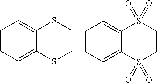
C12=CC=CC=C1S(=O)(=O)CCS2(=O)=O.C12=CC=CC=C1SCCS2
